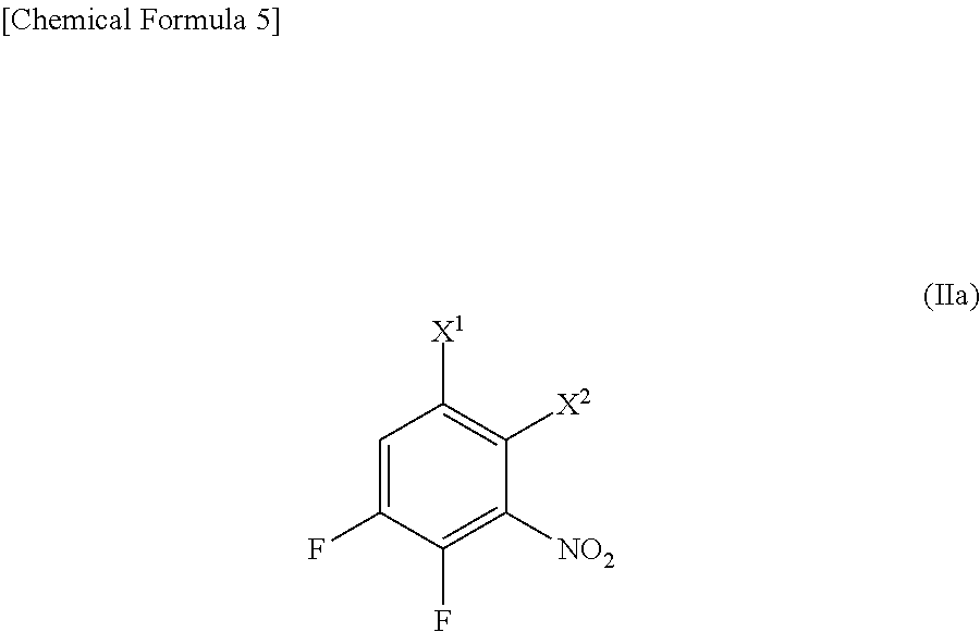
C1=C(F)C(F)=C([NO2])C([X2])=C1[X1]
